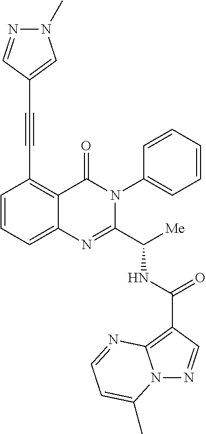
N(C(C1=NC2=CC=CC(C#CC3=CN(C)N=C3)=C2C(=O)N1C1=CC=CC=C1)[Me])C(C1=C2N(N=C1)C(C)=CC=N2)=O
